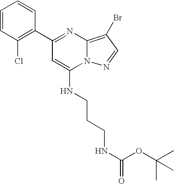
C1(C2=NC3=C(Br)C=NN3C(NCCCNC(OC(C)(C)C)=O)=C2)=C(Cl)C=CC=C1
